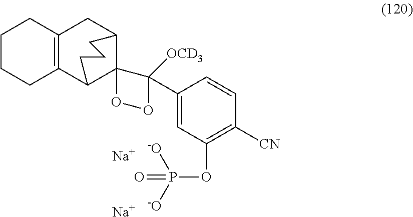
[Na].[Na].C12=C(C3CCCC(C1)C31OOC1(C1=CC(OP(=O)([-O])[-O])=C([CN])C=C1)[OCD3])CCCC2
